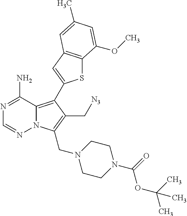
N1=C(N)C2=C(C3=CC4=C(S3)C(OC)=CC(C)=C4)C(C[N3])=C(CN3CCN(C(OC(C)(C)C)=O)CC3)N2N=C1
